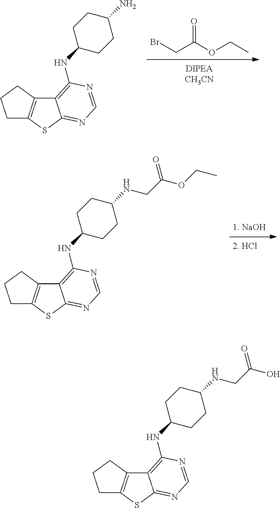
BrCC(OCC)=O.C1C2=C(CC1)C1=C(NC3CCC(N)CC3)N=CN=C1S2.C1C2=C(CC1)C1=C(NC3CCC(NCC(OCC)=O)CC3)N=CN=C1S2.C1C2=C(CC1)C1=C(NC3CCC(NCC(O)=O)CC3)N=CN=C1S2
